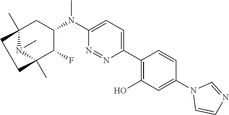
C12(C)N(C)C(C)(C(F)C(N(C3=CC=C(C4=C(O)C=C(N5C=CN=C5)C=C4)N=N3)C)C1)CC2
